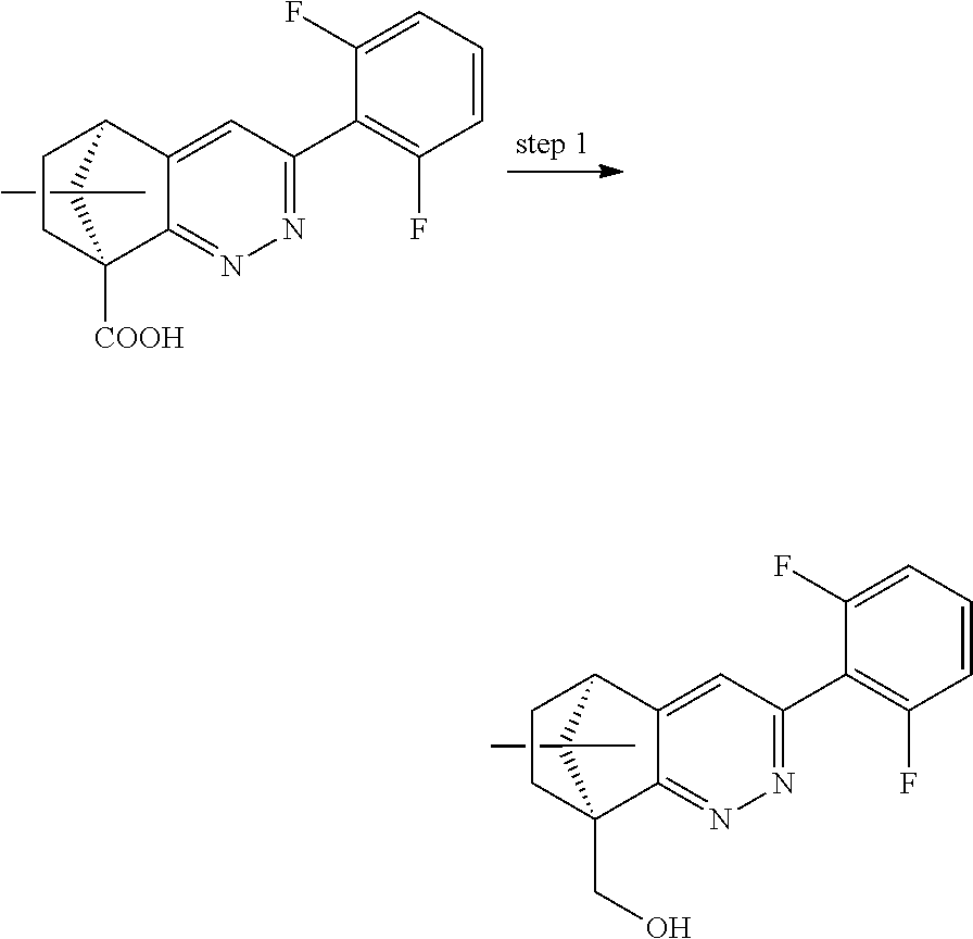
C12([COOH])C3=NN=C(C4=C(F)C=CC=C4F)C=C3C(C1(C)C)CC2.C12(CO)C3=NN=C(C4=C(F)C=CC=C4F)C=C3C(C1(C)C)CC2
